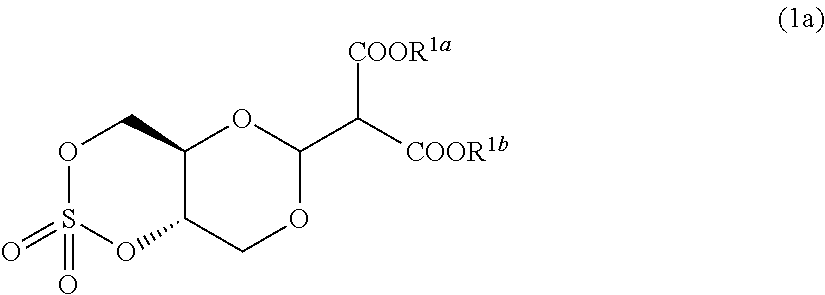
O1S(=O)(=O)OC2C(C1)OC(C([COOR1a])[COOR1b])OC2
